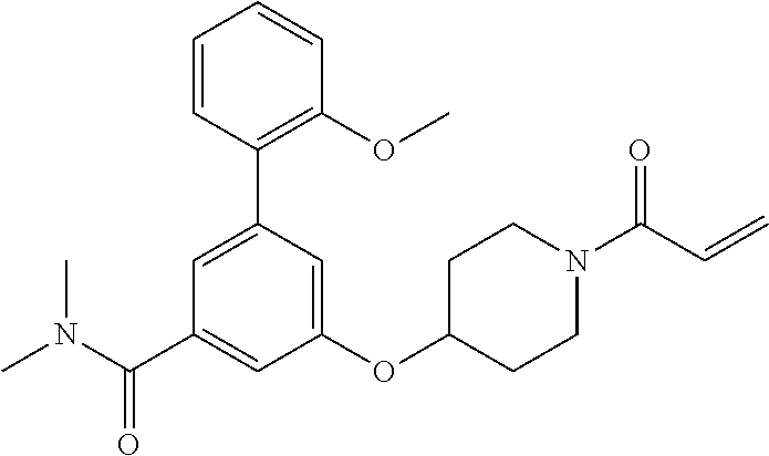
C1=CC(C2=CC(C(N(C)C)=O)=CC(OC3CCN(C(C=C)=O)CC3)=C2)=C(OC)C=C1
